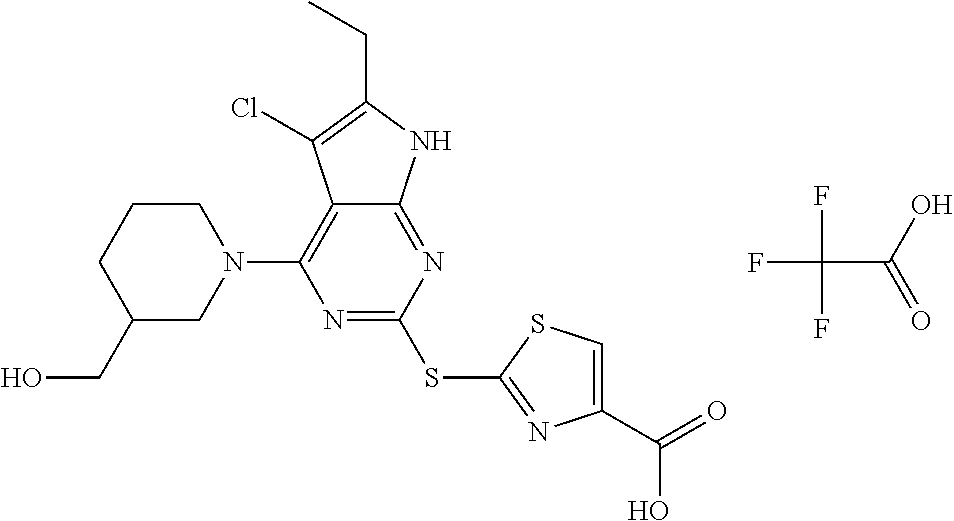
N1=C(SC2=NC(C(=O)O)=CS2)N=C2C(=C1N1CCCC(CO)C1)C(Cl)=C(CC)N2.FC(C(=O)O)(F)F
